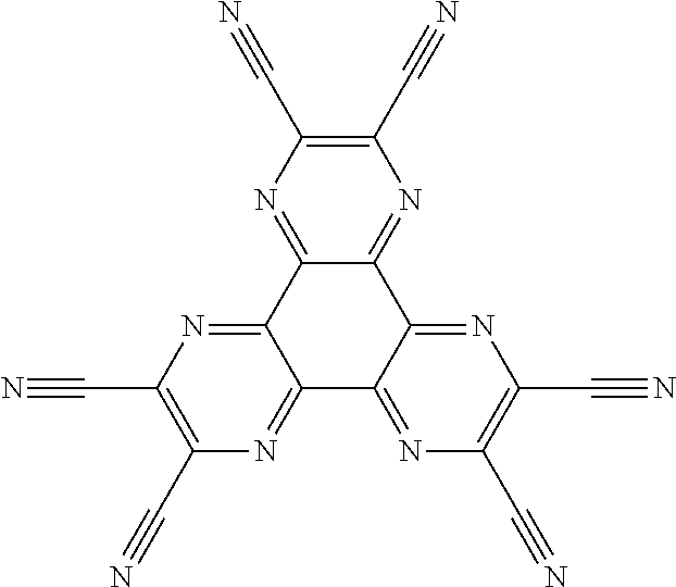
C1(C#N)=C(C#N)N=C2C(=N1)C1=NC(C#N)=C(C#N)N=C1C1=NC(C#N)=C(C#N)N=C21
